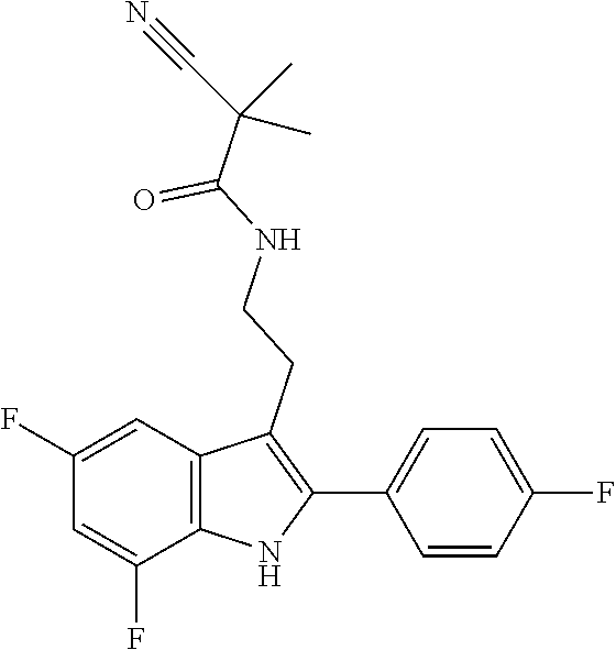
O=C(NCCC1=C(C2=CC=C(F)C=C2)NC2=C1C=C(F)C=C2F)C(C)(C)C#N
